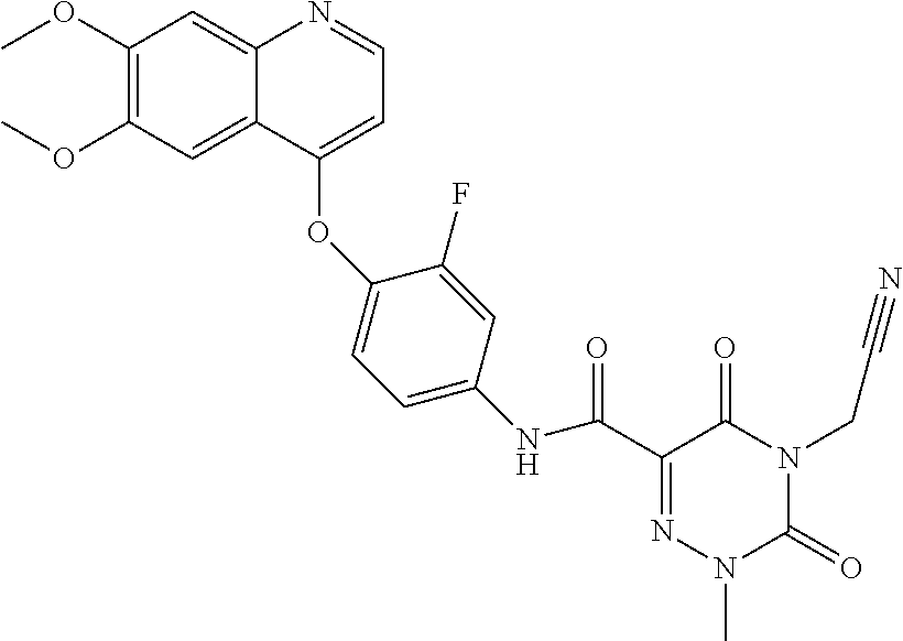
C1(OC)=C(OC)C=C2C(=C1)N=CC=C2OC1=CC=C(NC(C2=NN(C)C(=O)N(CC#N)C2=O)=O)C=C1F
